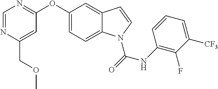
C(C1=CC(OC2=CC=C3C(=C2)C=CN3C(=O)NC2=C(F)C([CF3])=CC=C2)=NC=N1)OC
